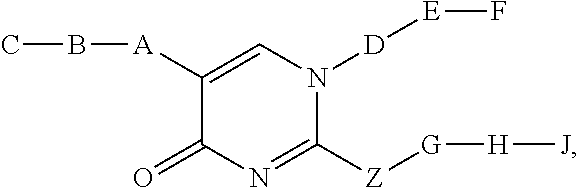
C1([A]BC)=CN([D][E]F)C([Z][G][H][J])=NC1=O
